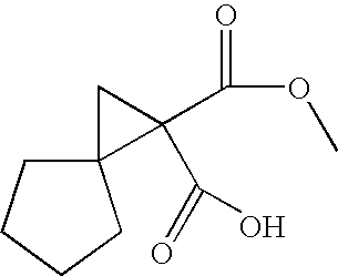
C12(CCCC1)C(C(OC)=O)(C(O)=O)C2
